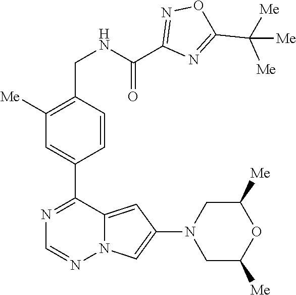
C1([Me])=C(CNC(=O)C2=NOC(C([Me])([Me])[Me])=N2)C=CC(C2=NC=NN3C2=CC(N2CC([Me])OC([Me])C2)=C3)=C1
